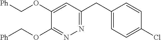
C1(OC[Ph])=NN=C(CC2=CC=C(Cl)C=C2)C=C1OC[Ph]
